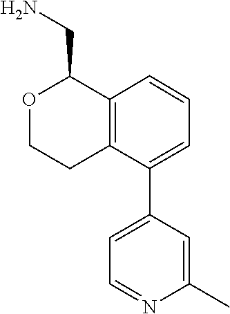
C1=CC=C(C2=CC=NC(C)=C2)C2=C1C(CN)OCC2
